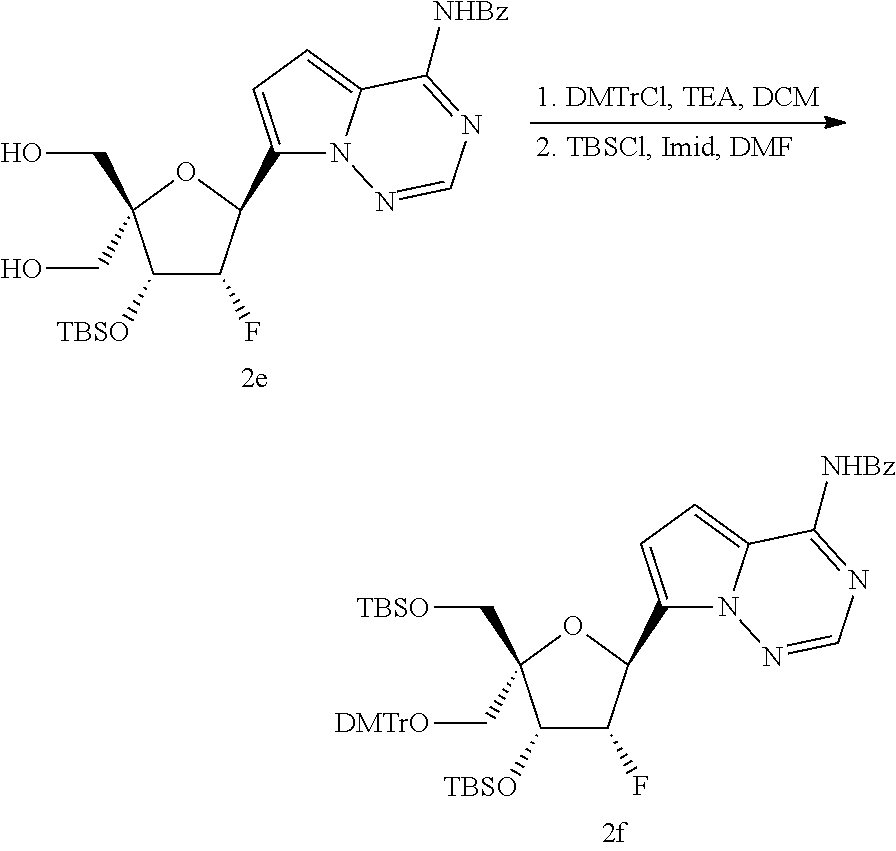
C1(C2C(F)C([TBSO])C(CO)(CO)O2)=CC=C2N1N=CN=C2[NHBz].C1(C2C(F)C([TBSO])C(C[TBSO])(C[DMTrO])O2)=CC=C2N1N=CN=C2[NHBz]
